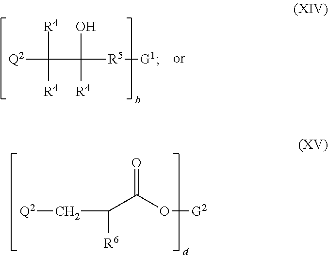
[Q2]C([R4])(C(O)([R5][G1])[R4])[R4].C(C(O[G2])=O)([R6])C[Q2]
